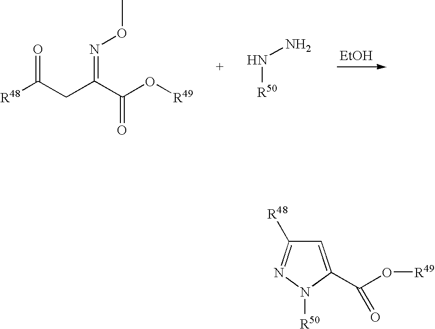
[R48]C(CC(C(O[R49])=O)=NOC)=O.[EtOH].[R50]NN.C1=C(C(O[R49])=O)N([R50])N=C1[R48]
